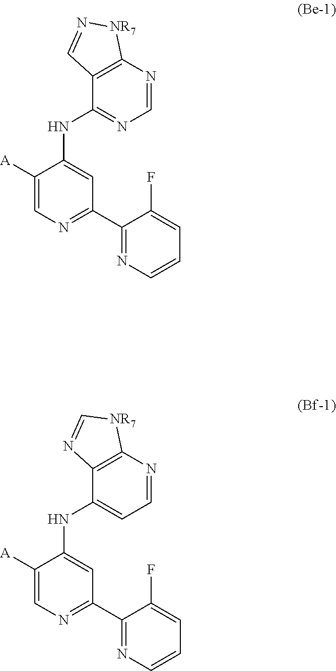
C1([A])=CN=C(C2=NC=CC=C2F)C=C1NC1=NC=NC2=C1C=N[NR7]2.C1([A])=CN=C(C2=NC=CC=C2F)C=C1NC1=CC=NC2=C1N=C[NR7]2
